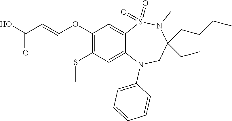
OC(=O)C=COC1=C(SC)C=C2C(=C1)S(=O)(=O)N(C)C(CC)(CCCC)CN2C1=CC=CC=C1
